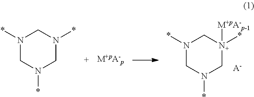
N1(*)CN(*)C[N+](*)([M+pA-p-1])C1.[A-].N1(*)CN(*)CN(*)C1.[M+pA-p]
